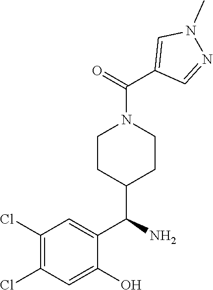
C1(C(N2CCC(C(C3=CC(Cl)=C(Cl)C=C3O)N)CC2)=O)=CN(C)N=C1
